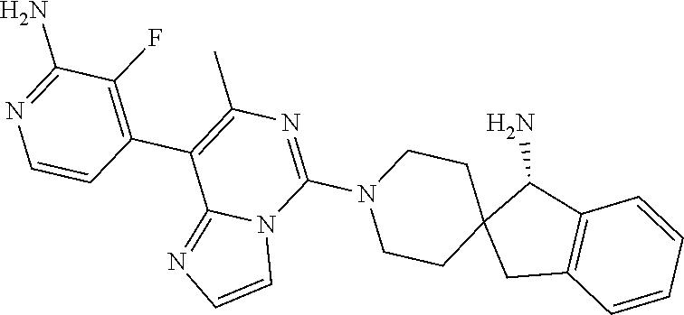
C12=C(C(N)C3(C1)CCN(C1=NC(C)=C(C4=C(F)C(N)=NC=C4)C4=NC=CN41)CC3)C=CC=C2
